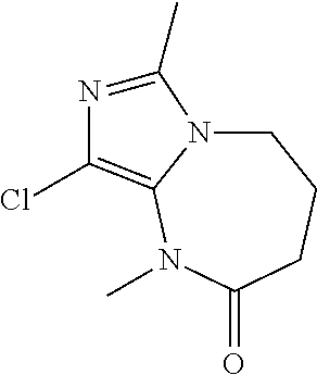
C1N2C(=C(Cl)N=C2C)N(C)C(=O)CC1
